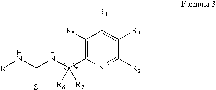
[R]NC(NC(C1=C([R5])C([R4])=C([R3])C([R2])=N1)([R6])[R7])=S
